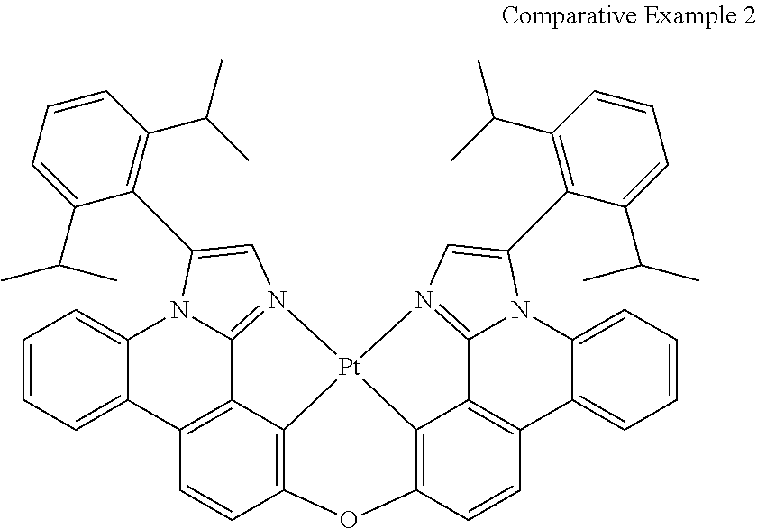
C1=CC=C2C(=C1)N1C3=N(C=C1C1=C(C(C)C)C=CC=C1C(C)C)[Pt]14C5=C(C=CC2=C35)OC2=C1C1=C(C3=CC=CC=C3N3C1=N4C=C3C1=C(C(C)C)C=CC=C1C(C)C)C=C2
